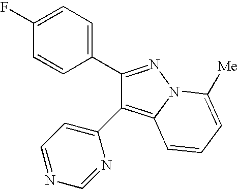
C1(C2=NN3C(=C2C2=CC=NC=N2)C=CC=C3[Me])=CC=C(F)C=C1
